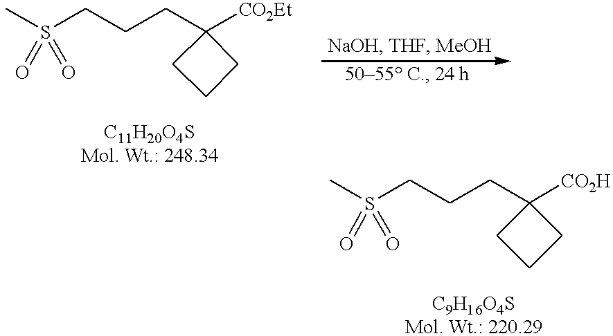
CS(CCCC1([CO2Et])CCC1)(=O)=O.CS(CCCC1([CO2H])CCC1)(=O)=O
